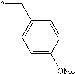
C1(C*)=CC=C([OMe])C=C1
